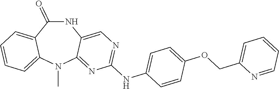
N1C(=O)C2=CC=CC=C2N(C)C2=NC(NC3=CC=C(OCC4=CC=CC=N4)C=C3)=NC=C12
